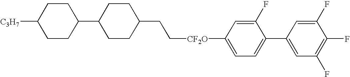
C1CC(C2CCC(CC[CF2O]C3=CC=C(C4=CC(F)=C(F)C(F)=C4)C(F)=C3)CC2)CCC1[C3H7]
